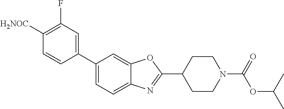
C1([H2NOC])=C(F)C=C(C2=CC=C3C(=C2)OC(C2CCN(C(=O)OC(C)C)CC2)=N3)C=C1
